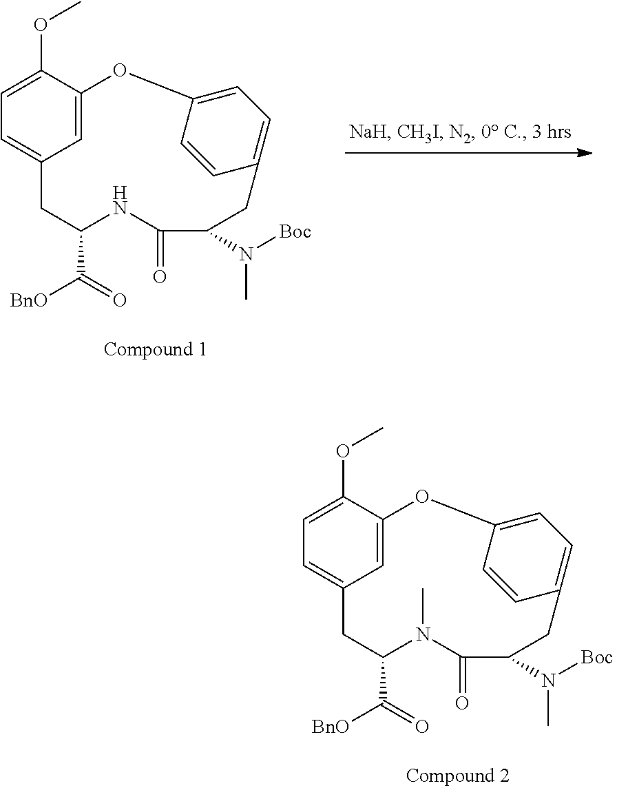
C1=C2C(OC)=CC=C1CC(C([BnO])=O)NC(=O)C(N(C)[Boc])CC1=CC=C(O2)C=C1.C1=C2C(OC)=CC=C1CC(C([BnO])=O)N(C)C(=O)C(N(C)[Boc])CC1=CC=C(O2)C=C1
